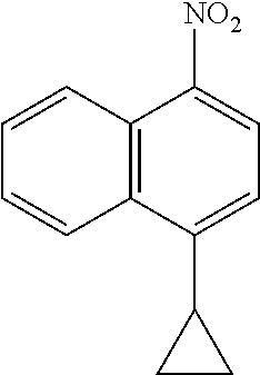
C12=C(C(C3CC3)=CC=C1[NO2])C=CC=C2
